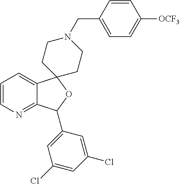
C1=CN=C2C(=C1)C1(OC2C2=CC(Cl)=CC(Cl)=C2)CCN(CC2=CC=C([OCF3])C=C2)CC1
